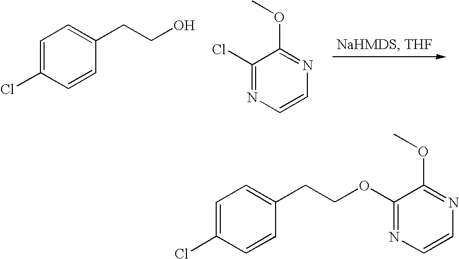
C1=C(CCO)C=CC(Cl)=C1.C1(Cl)=NC=CN=C1OC.C1=C(Cl)C=CC(CCOC2=NC=CN=C2OC)=C1
